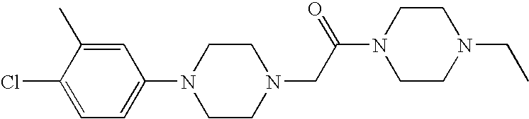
C1=C(C)C(Cl)=CC=C1N1CCN(CC(N2CCN(CC)CC2)=O)CC1
